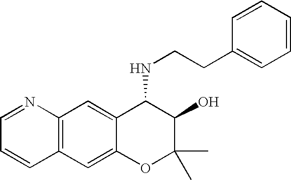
C12=C(C=C3C(=C1)C(NCCC1=CC=CC=C1)C(O)C(C)(C)O3)C=CC=N2
